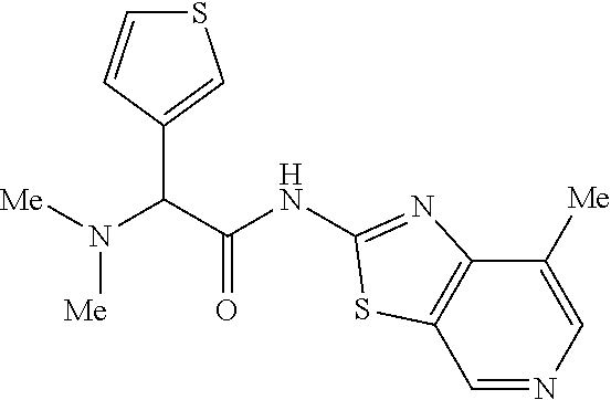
C(C(NC1=NC2=C(C=NC=C2[Me])S1)=O)(N([Me])[Me])C1=CSC=C1
